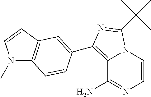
C12=C(C3=CC4=C(N(C)C=C4)C=C3)N=C(C(C)(C)C)N1C=CN=C2N
